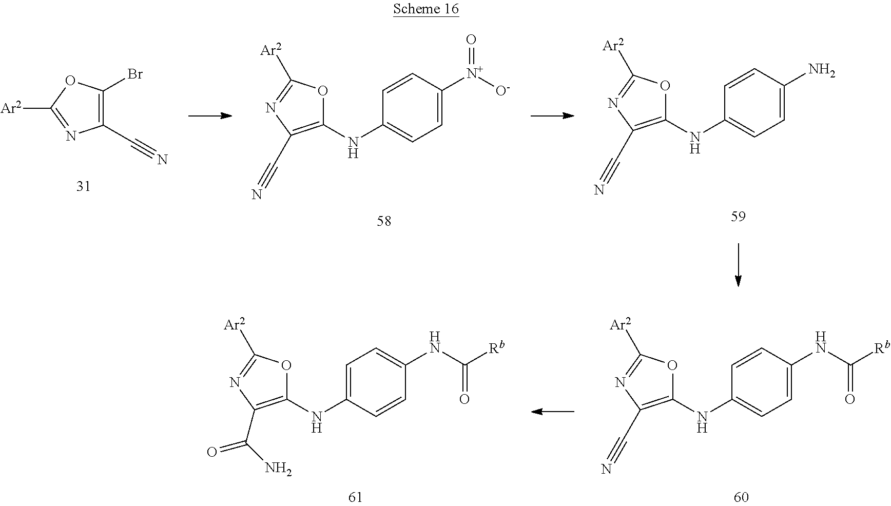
C1(NC2=CC=C(NC([Rb])=O)C=C2)=C(C#N)N=C([Ar2])O1.C1(NC2=CC=C(NC([Rb])=O)C=C2)=C(C(N)=O)N=C([Ar2])O1.C1(NC2=CC=C([N+]([O-])=O)C=C2)=C(C#N)N=C([Ar2])O1.C1(NC2=CC=C(N)C=C2)=C(C#N)N=C([Ar2])O1.C1(C#N)=C(Br)OC([Ar2])=N1
